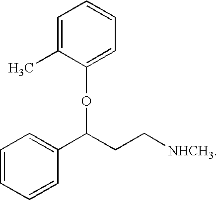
C1=C(C)C(OC(C2=CC=CC=C2)CC[NHCH3])=CC=C1
